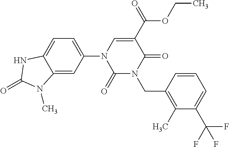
C12=CC(N3C(=O)N(CC4=C(C)C(C(F)(F)F)=CC=C4)C(=O)C(C(OCC)=O)=C3)=CC=C1NC(=O)N2C
